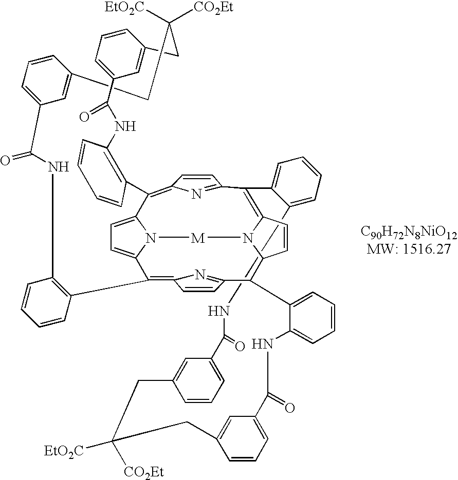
C12=CC=CC=C1C1=C3C=CC4C(C5=NC(=C6C7=C(C=CC=C7)NC(=O)C7=CC=CC(=C7)CC([CO2Et])([EtO2C])CC7=CC(=CC=C7)C(=O)NC7=C(C(=C8C=CC1=N8)C1=CC=C6N1[M]N34)C=CC=C7)C=C5)C1=CC=CC=C1NC(=O)C1=CC=CC(=C1)CC([CO2Et])([EtO2C])CC1=CC(=CC=C1)C(=O)N2.[C90H72N8NiO12MW: 1516.27]
